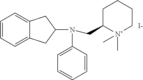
C1=CC=C2C(=C1)CC(N(C1=CC=CC=C1)CC1CCCC[N+]1(C)C)C2.[I-]
